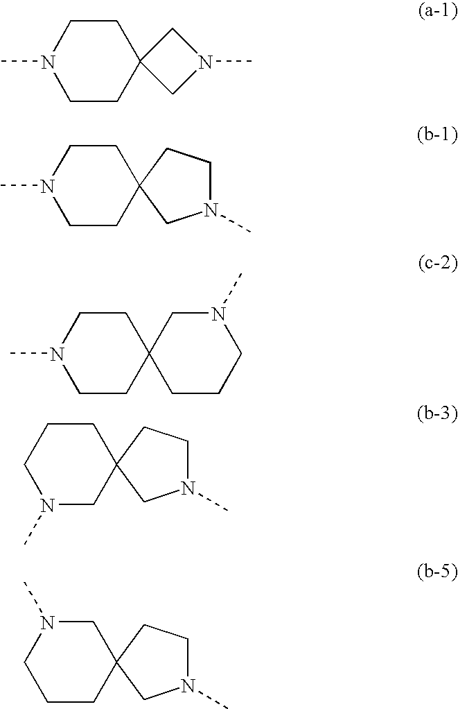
C1CC2(CCN1C)CN(C)C2.C1CC2(CCN1C)CCCN(C)C2.C1CC2(CCN1C)CCN(C)C2.N1(C)CC2(CCC1)CCN(C)C2.C1CC2(CN(C)C1)CCN(C)C2
